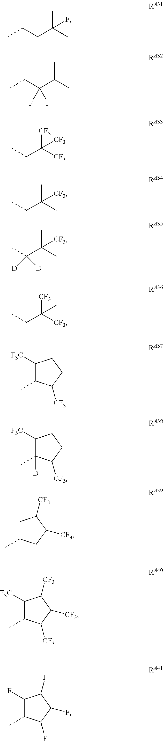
CCCC(C)(C)F.CCC(C(C)C)(F)F.CCC([CF3])([CF3])[CF3].CCC(C)(C)[CF3].CC(C(C)(C)[CF3])([D])[D].CCC([CF3])([CF3])C.C1([F3C])C(C)C([CF3])CC1.C1([F3C])C(C)([D])C([CF3])CC1.C1C(C)CC([CF3])C1[CF3].C1([F3C])C(C)C([CF3])C([CF3])C1[CF3].C1(F)C(C)C(F)C(F)C1F
